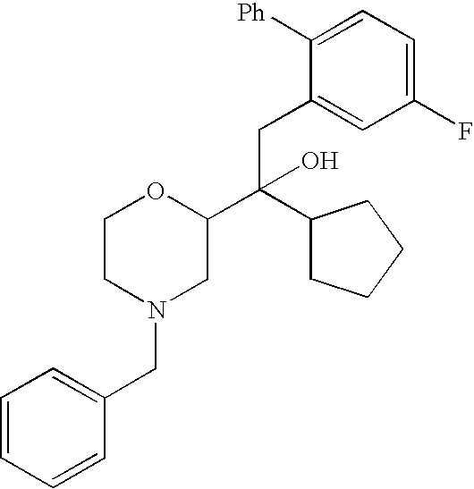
C1=CC=CC(CN2CC(C(CC3=CC(F)=CC=C3[Ph])(O)C3CCCC3)OCC2)=C1
